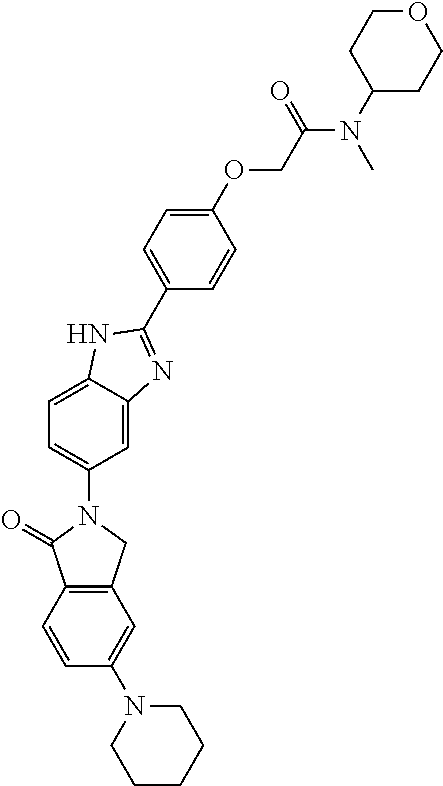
C12=C(C(=O)N(C3=CC=C4C(=C3)N=C(C3=CC=C(OCC(N(C5CCOCC5)C)=O)C=C3)N4)C1)C=CC(N1CCCCC1)=C2
